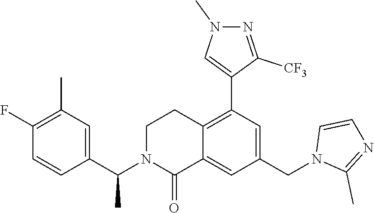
C1=CC(C(N2C(=O)C3=CC(CN4C(C)=NC=C4)=CC(C4=CN(C)N=C4[CF3])=C3CC2)C)=CC(C)=C1F
